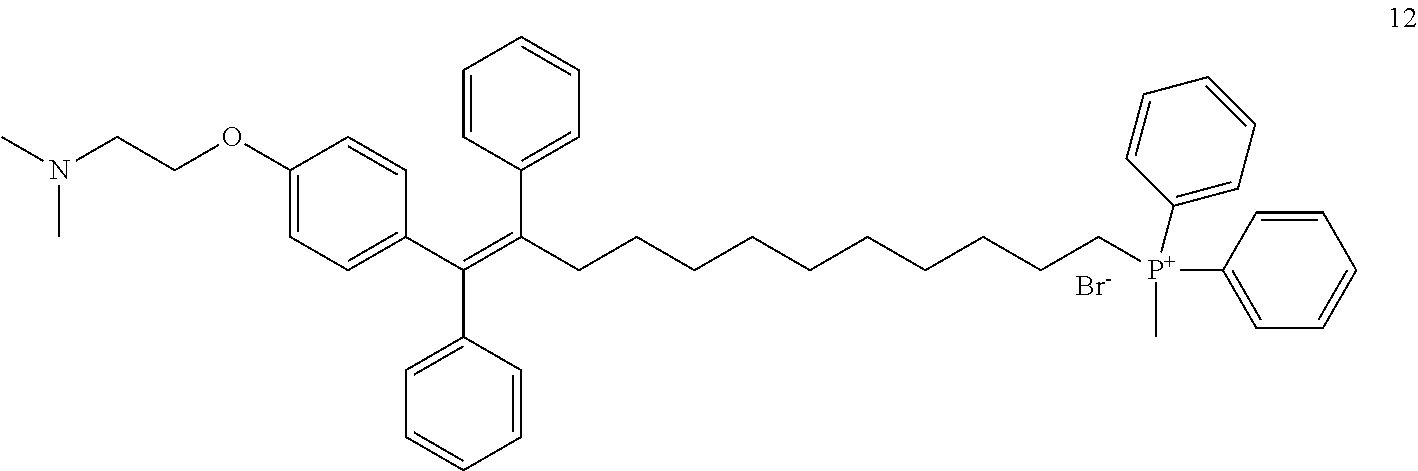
C1=CC(C(CCCCCCCCCC[P+](C2=CC=CC=C2)(C2=CC=CC=C2)C)=C(C2=CC=C(OCCN(C)C)C=C2)C2=CC=CC=C2)=CC=C1.[Br-]
